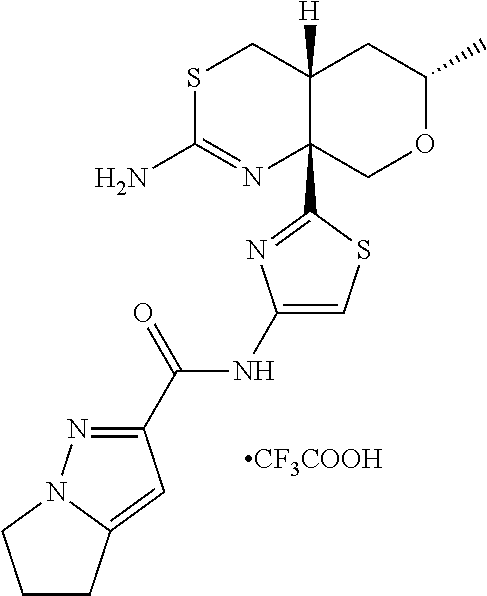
S1C(N)=NC2(C3=NC(NC(C4=NN5C(=C4)CCC5)=O)=CS3)C([H])(C1)CC(C)OC2.[CF3COOH]
